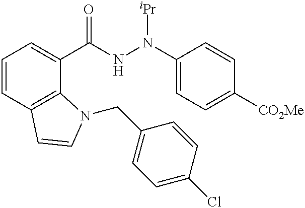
C1=CC2=C(C(C(NN(C3=CC=C([CO2Me])C=C3)[iPr])=O)=C1)N(CC1=CC=C(Cl)C=C1)C=C2
